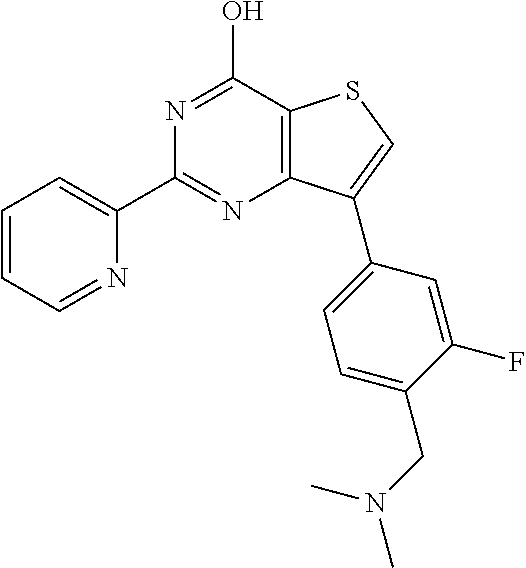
C1(C2=NC3=C(C(O)=N2)SC=C3C2=CC=C(CN(C)C)C(F)=C2)=CC=CC=N1
